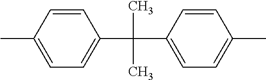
C1=CC(C(C2=CC=C(C)C=C2)(C)C)=CC=C1C
